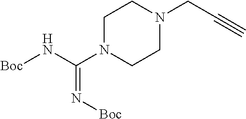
[Boc]NC(N1CCN(CC#C)CC1)=N[Boc]
